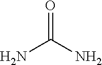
O=C(N)N
